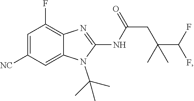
C1(F)=C2C(=CC([NC])=C1)N(C(C)(C)C)C(NC(CC(C(F)F)(C)C)=O)=N2
